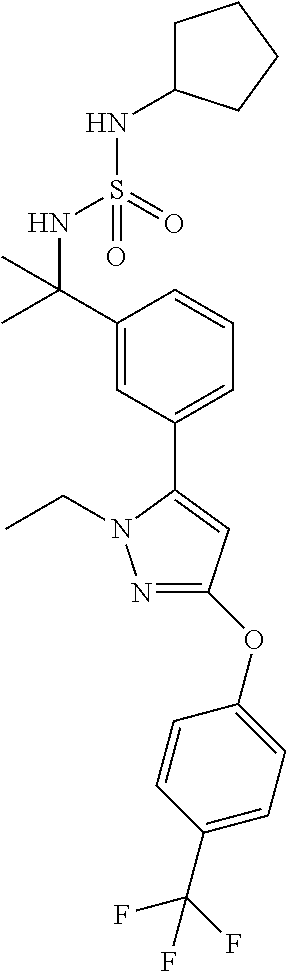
C1(OC2=CC=C(C(F)(F)F)C=C2)=NN(CC)C(C2=CC=CC(C(C)(NS(NC3CCCC3)(=O)=O)C)=C2)=C1
